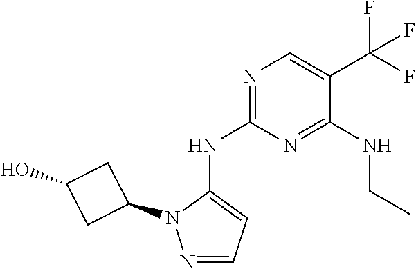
C1=C(NC2=NC=C(C(F)(F)F)C(NCC)=N2)N(C2CC(O)C2)N=C1
